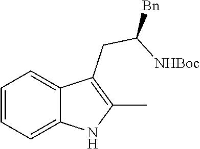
C1=CC=C2C(=C1)C(CC([NHBoc])[Bn])=C(C)N2
